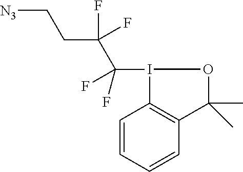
C12=C(C=CC=C1)C(C)(C)OI2C(F)(F)C(CC[N3])(F)F
